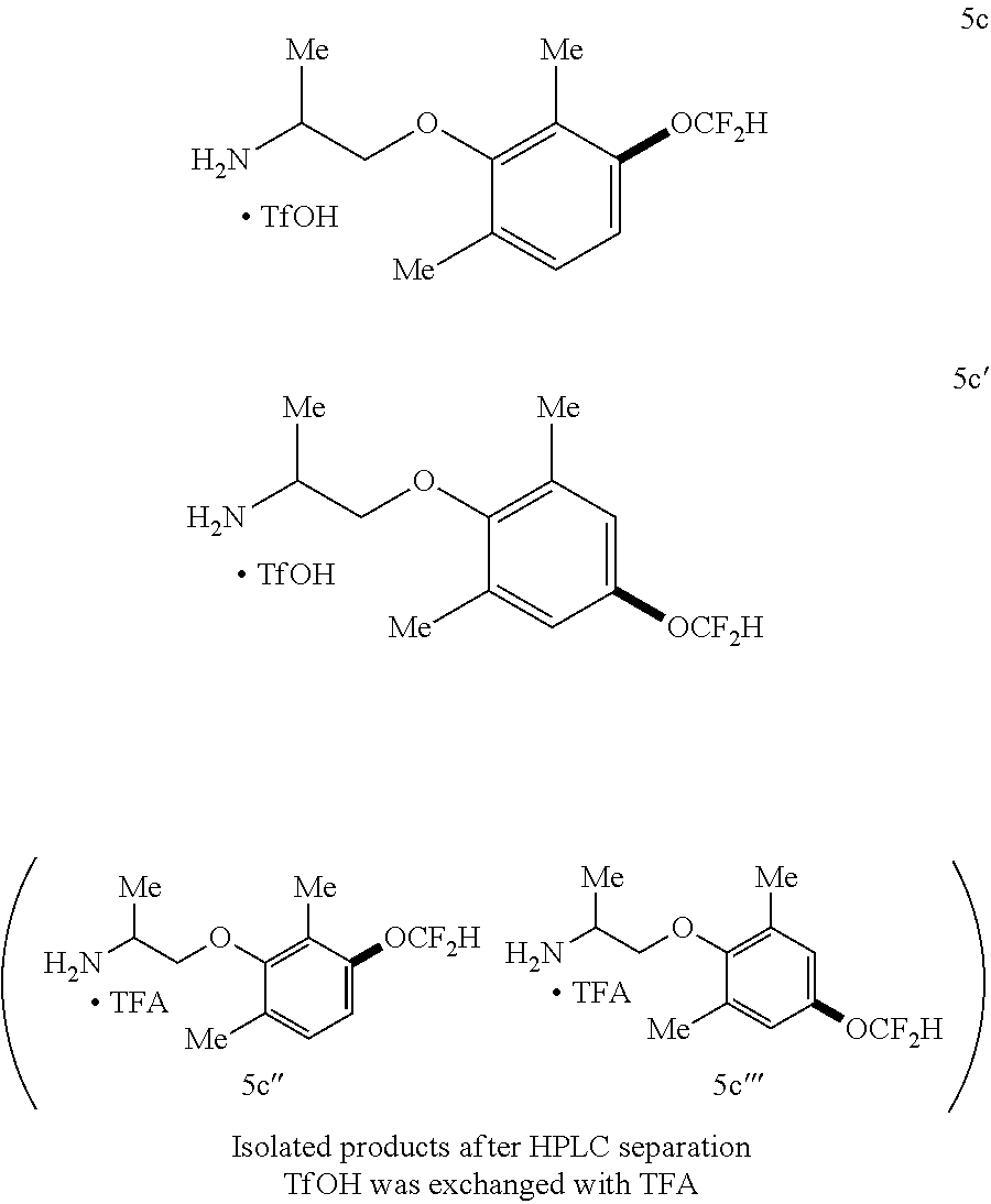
C1(OCC(N)[Me])=C([Me])C([OCF2H])=CC=C1[Me].[ TfOH].C1(OCC(N)[Me])=C([Me])C=C([OCF2H])C=C1[Me].[ TfOH].[ TFA].C1(OCC(N)[Me])=C([Me])C=C([OCF2H])C=C1[Me].C1(OCC(N)[Me])=C([Me])C([OCF2H])=CC=C1[Me].[ TFA]
